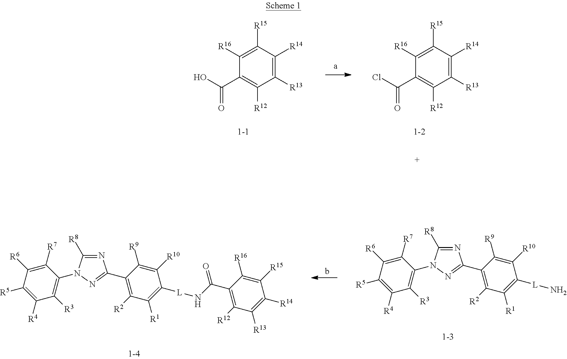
C1([R13])=C([R14])C([R15])=C([R16])C(C(O)=O)=C1[R12].C1([R13])=C([R14])C([R15])=C([R16])C(C(Cl)=O)=C1[R12].N1=C([R8])N(C2=C([R3])C([R4])=C([R5])C([R6])=C2[R7])N=C1C1=C([R2])C([R1])=C([L]N)C([R10])=C1[R9].N1=C([R8])N(C2=C([R3])C([R4])=C([R5])C([R6])=C2[R7])N=C1C1=C([R2])C([R1])=C([L]NC(C2=C([R12])C([R13])=C([R14])C([R15])=C2[R16])=O)C([R10])=C1[R9]
